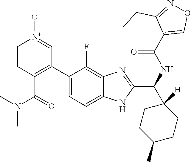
CN(C(C1=C(C2=CC=C3NC(C(C4([H])CCC(C)CC4)NC(C4=CON=C4CC)=O)=NC3=C2F)C=[N+]([O-])C=C1)=O)C
